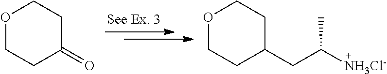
C(C)([NH3Cl-])CC1CCOCC1.O=C1CCOCC1
